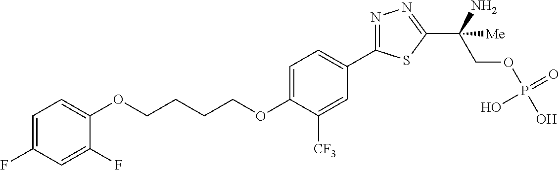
C(OC1=CC=C(C2=NN=C(C(COP(O)(=O)O)(N)[Me])S2)C=C1[CF3])CCCOC1=CC=C(F)C=C1F
